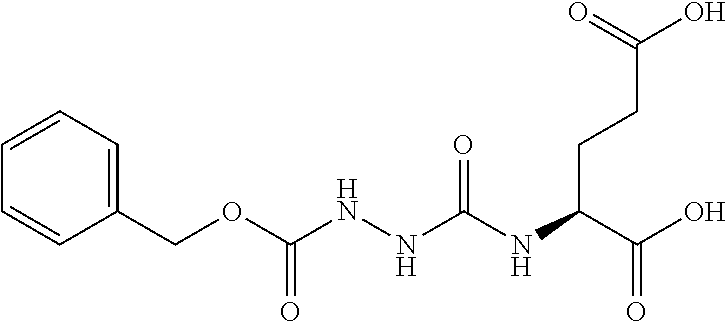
C1(COC(NNC(NC(C(O)=O)CCC(O)=O)=O)=O)=CC=CC=C1
